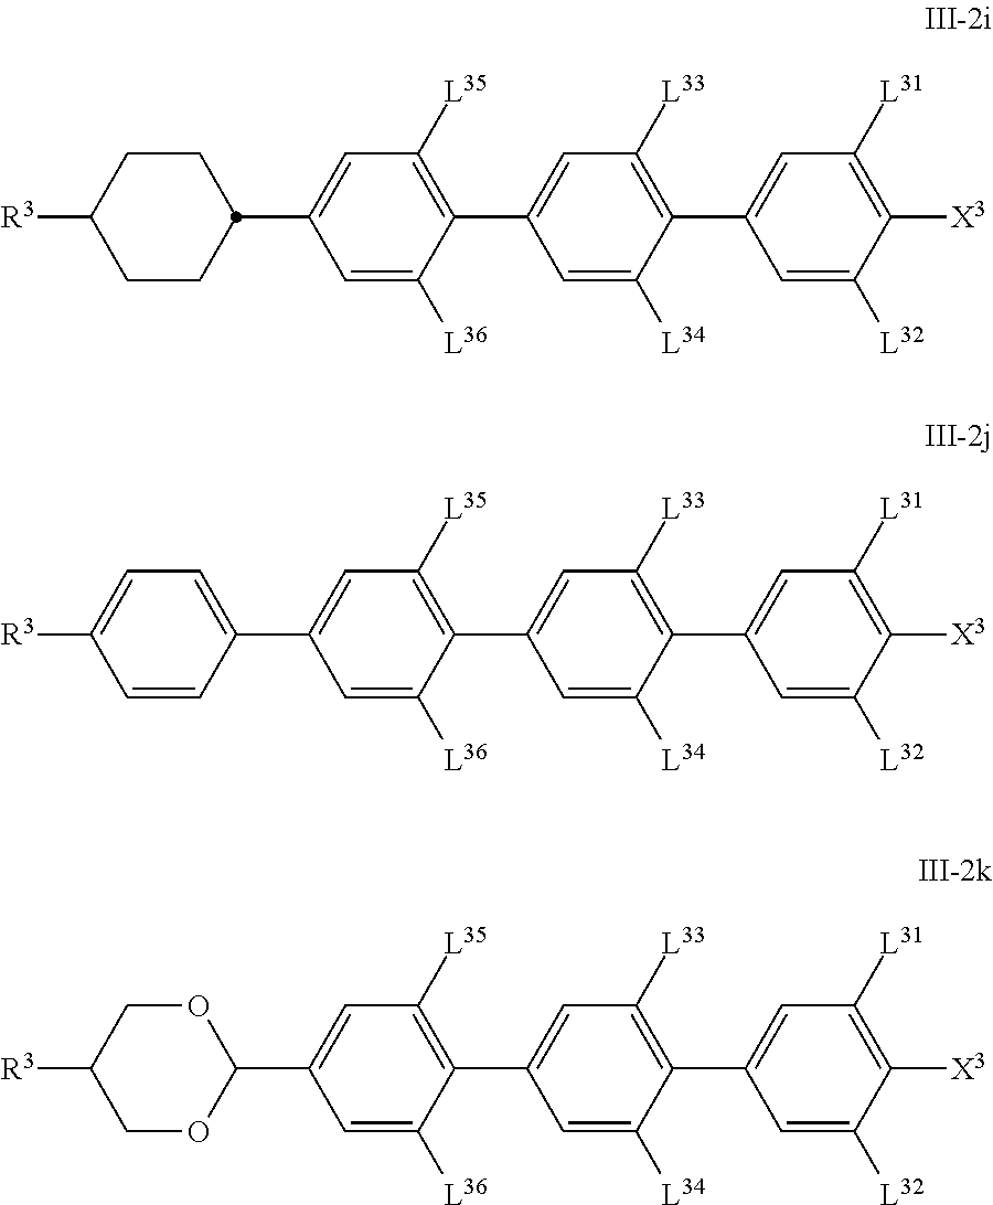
C1CC(C2=CC([L35])=C(C3=CC([L33])=C(C4=CC([L31])=C([X3])C([L32])=C4)C([L34])=C3)C([L36])=C2)CCC1[R3].C1=CC(C2=CC([L35])=C(C3=CC([L33])=C(C4=CC([L31])=C([X3])C([L32])=C4)C([L34])=C3)C([L36])=C2)=CC=C1[R3].C1OC(C2=CC([L35])=C(C3=CC([L33])=C(C4=CC([L31])=C([X3])C([L32])=C4)C([L34])=C3)C([L36])=C2)OCC1[R3]
